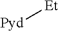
[Pyd][Et]
